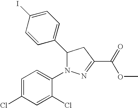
C1(C2N(C3=CC=C(Cl)C=C3Cl)N=C(C(=O)OC)C2)=CC=C(I)C=C1
